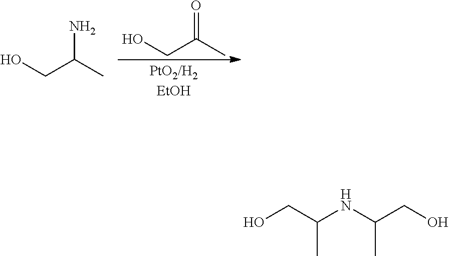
O=C(C)CO.NC(C)CO.OCC(NC(CO)C)C
